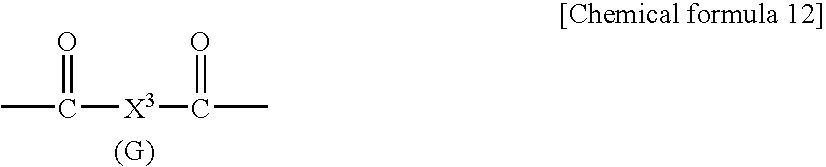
CC(=O)[X3]C(=O)C
